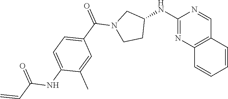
N(C1=CC=C(C(=O)N2CCC(NC3=NC4=C(C=N3)C=CC=C4)C2)C=C1C)C(C=C)=O
